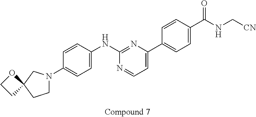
C1=CC(NC2=NC(C3=CC=C(C(NC[CN])=O)C=C3)=CC=N2)=CC=C1N1CCC2(C1)OCC2
